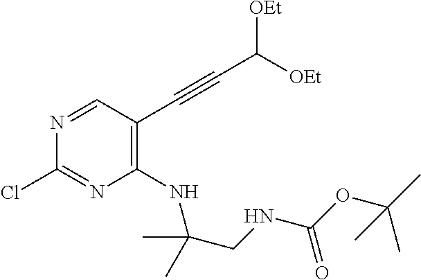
C1=NC(Cl)=NC(NC(CNC(OC(C)(C)C)=O)(C)C)=C1C#CC([OEt])[OEt]
